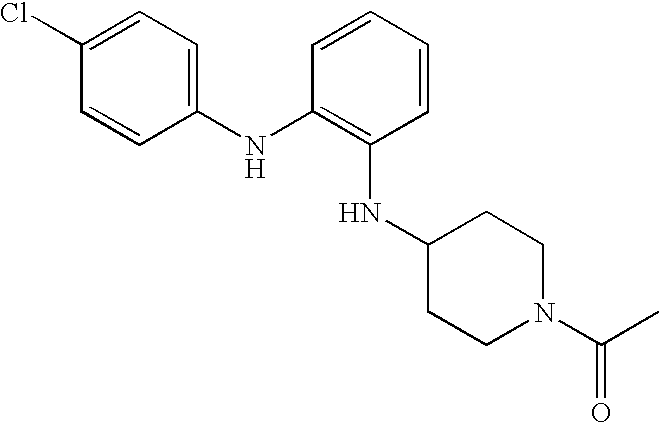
C1(NC2=C(NC3CCN(C(C)=O)CC3)C=CC=C2)=CC=C(Cl)C=C1
